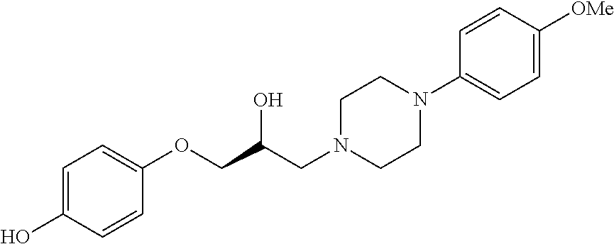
C1=CC(OCC(CN2CCN(C3=CC=C([OMe])C=C3)CC2)O)=CC=C1O
